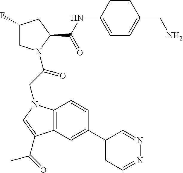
C1(F)CN(C(CN2C3=C(C=C(C4=CC=NN=C4)C=C3)C(C(C)=O)=C2)=O)C(C(NC2=CC=C(CN)C=C2)=O)C1
